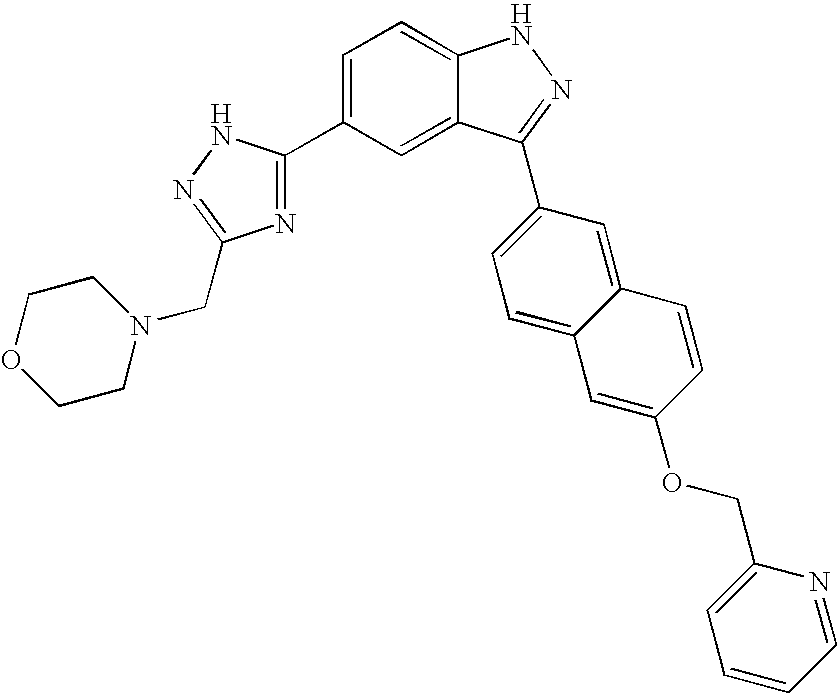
C1(C2=CC=C3C(=C2)C(C2=CC=C4C(=C2)C=CC(OCC2=CC=CC=N2)=C4)=NN3)=NC(CN2CCOCC2)=NN1
